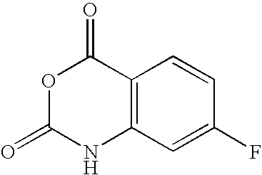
O1C(=O)NC2=C(C1=O)C=CC(F)=C2
